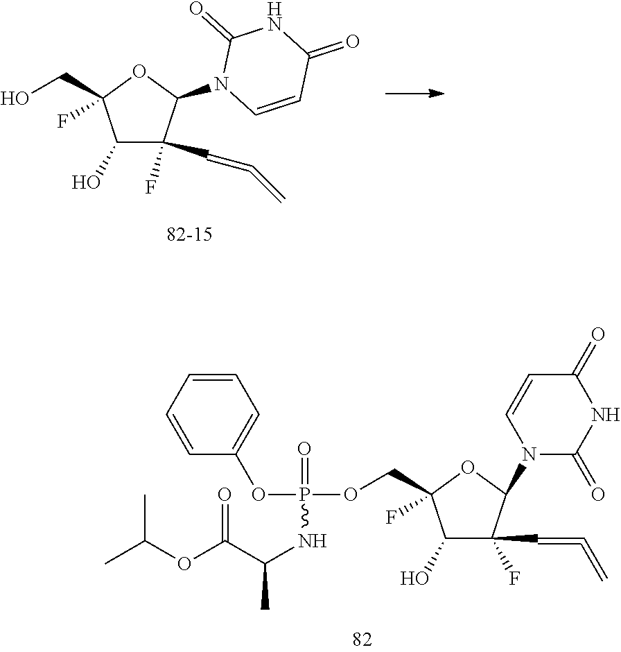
C1(O)C(F)(C=C=C)C(N2C(=O)NC(=O)C=C2)OC1(COP(=O)(NC(C(OC(C)C)=O)C)OC1=CC=CC=C1)F.C1(O)C(F)(C=C=C)C(N2C=CC(=O)NC2=O)OC1(CO)F
